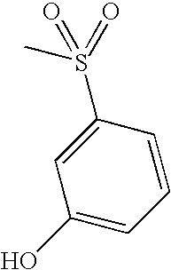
CS(C1=CC(O)=CC=C1)(=O)=O
